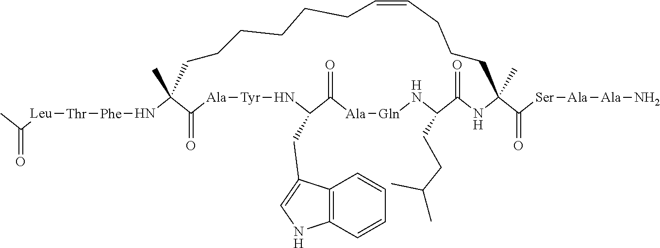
C(=O)(C)[Leu][Thr][Phe]NC1(C)C(=O)[Ala][Tyr]NC(CC2=CNC3=C2C=CC=C3)C(=O)[Ala][Gln]NC(CCC(C)C)C(=O)NC(C([Ser][Ala][Ala]N)=O)(C)CCCC=CCCCCCC1
